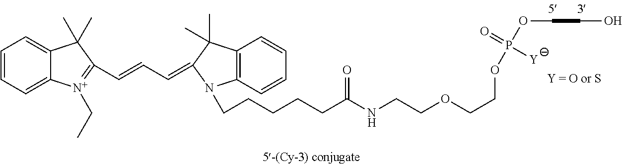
C1=CC=C2C(=C1)C(C)(C)C(C=CC=C1C(C)(C)C3=C(N1CCCCCC(NCCOCCOP(OCCO)(=O)[Y])=O)C=CC=C3)=[N+]2CC
